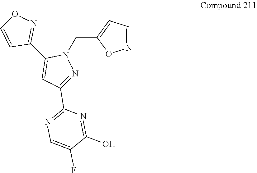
C1(C2=NOC=C2)=CC(C2=NC=C(F)C(O)=N2)=NN1CC1=CC=NO1
